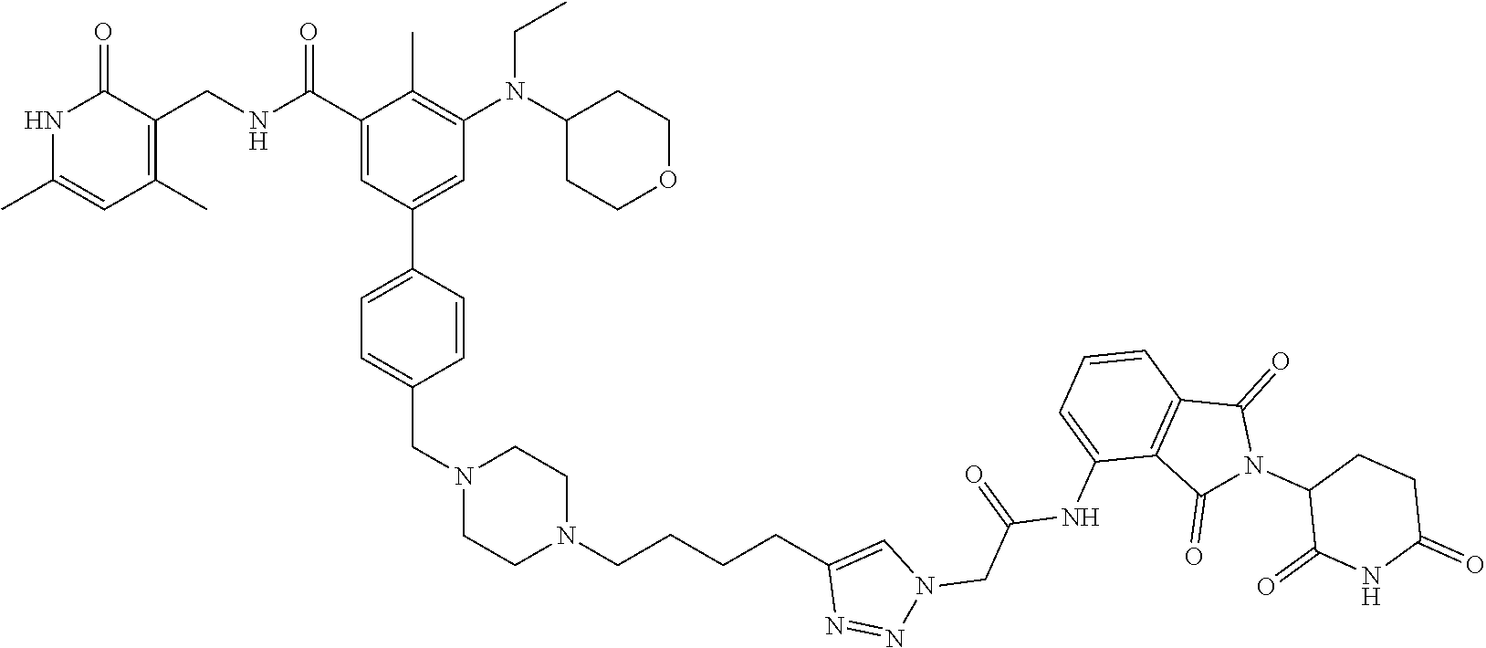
N1C(C)=CC(C)=C(CNC(C2=CC(C3=CC=C(CN4CCN(CCCCC5=CN(CC(=O)NC6=CC=CC7=C6C(=O)N(C6C(=O)NC(=O)CC6)C7=O)N=N5)CC4)C=C3)=CC(N(C3CCOCC3)CC)=C2C)=O)C1=O
